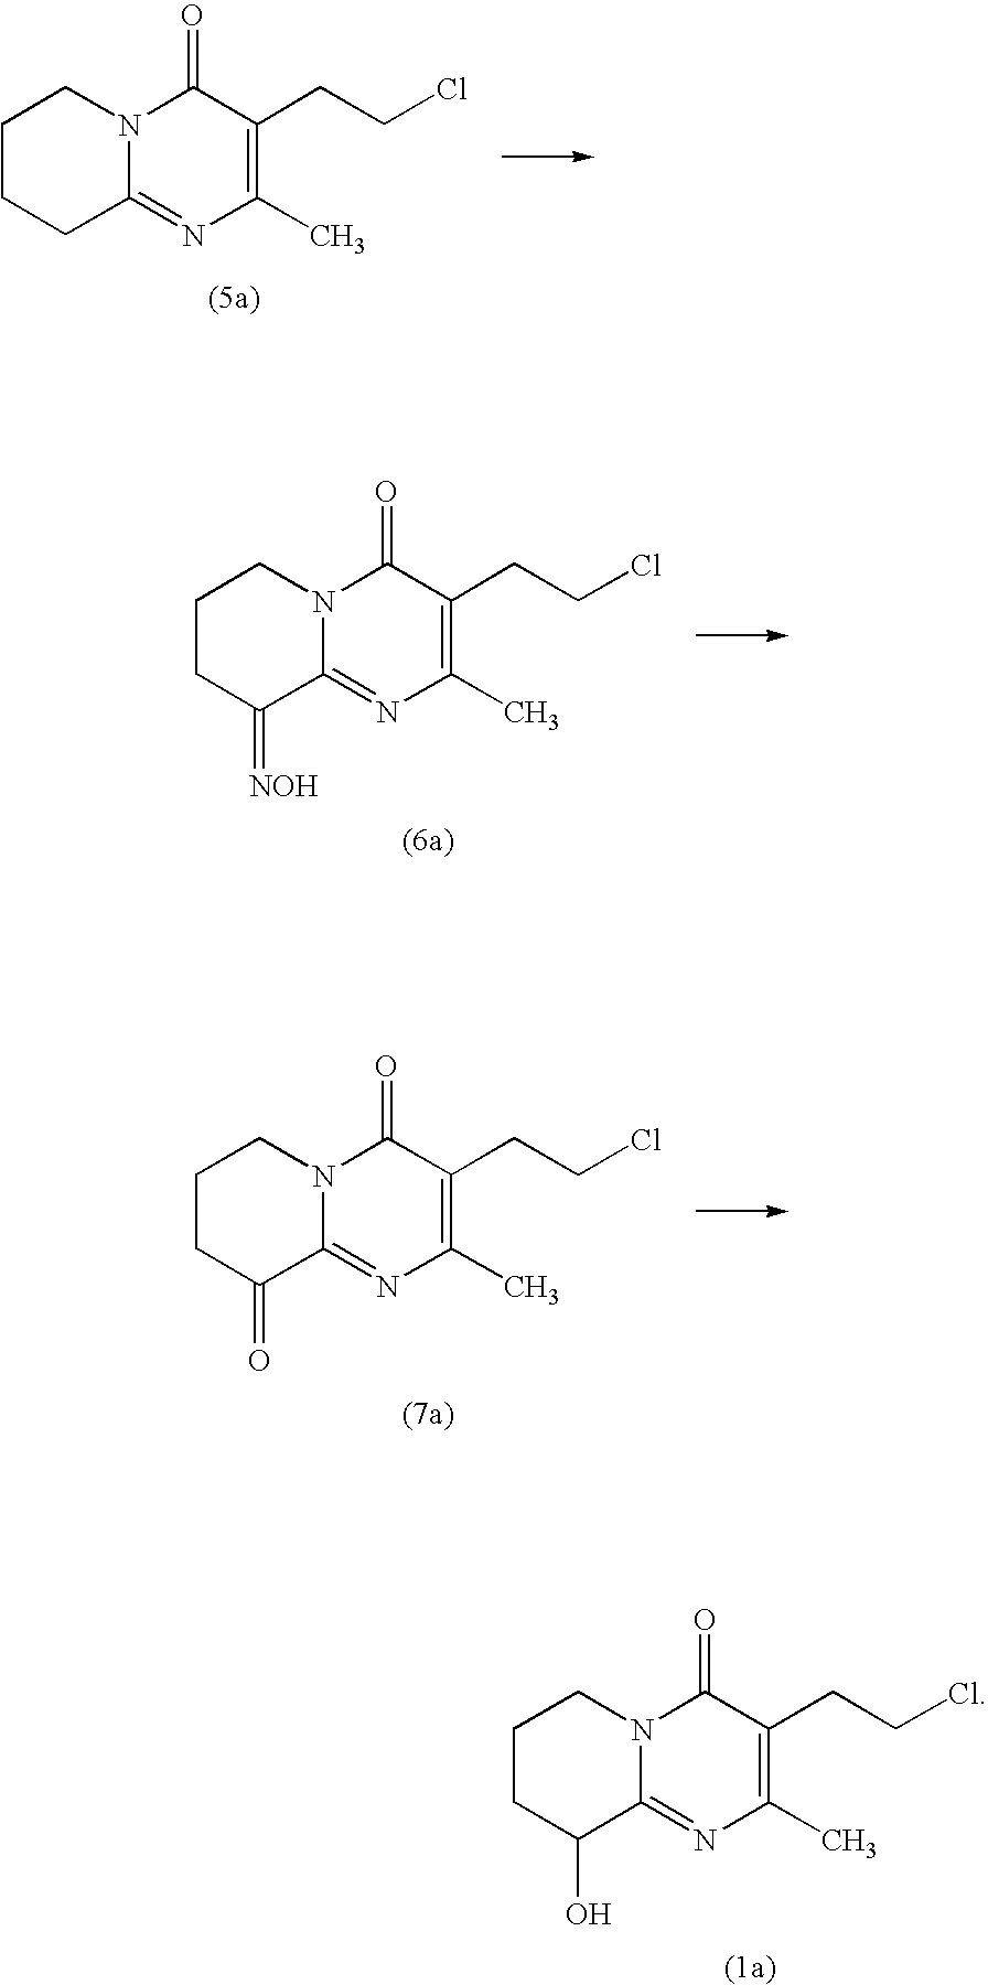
C1CC(O)C2=NC(C)=C(CCCl)C(=O)N2C1.C1CCC2=NC(C)=C(CCCl)C(=O)N2C1.C1CC(=[NOH])C2=NC(C)=C(CCCl)C(=O)N2C1.C1CC(=O)C2=NC(C)=C(CCCl)C(=O)N2C1
